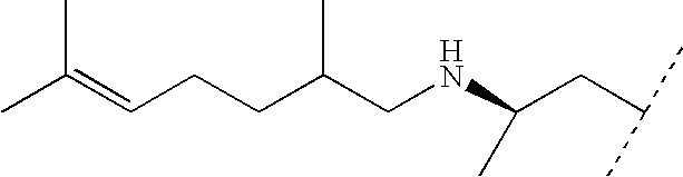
CC(=CCCC(CNC(CC(C)C)C)C)C
